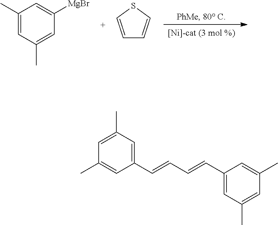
C1(C)=CC(C)=CC([MgBr])=C1.C1=CSC=C1.C1=C(C)C=C(C=CC=CC2=CC(C)=CC(C)=C2)C=C1C
